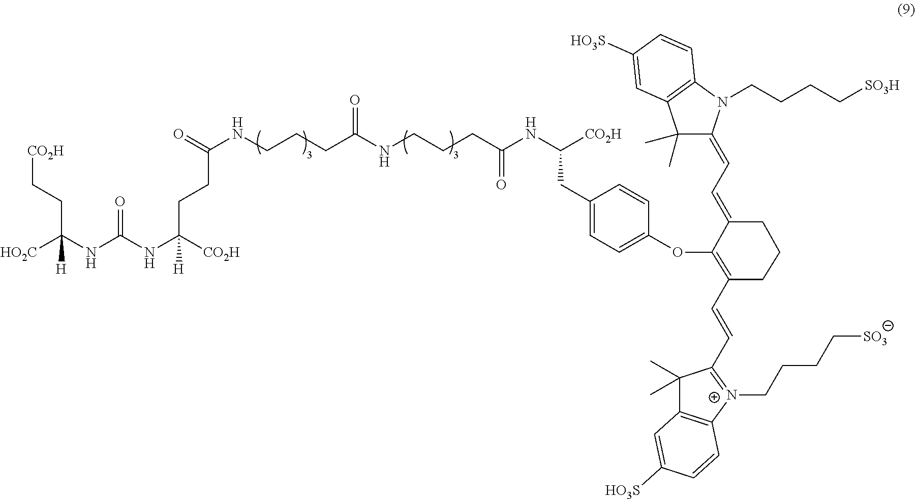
C1(C)(C)C(=CC=C2C(OC3=CC=C(CC(NC(CCCNC(=O)CCCNC(CCC(NC(NC(CC[CO2H])([HO2C])[H])=O)([CO2H])[H])=O)=O)[CO2H])C=C3)=C(C=CC3=[N+](CCCC[SO3])C4=C(C3(C)C)C=C([HO3S])C=C4)CCC2)N(CCCC[SO3H])C2=C1C=C([HO3S])C=C2
